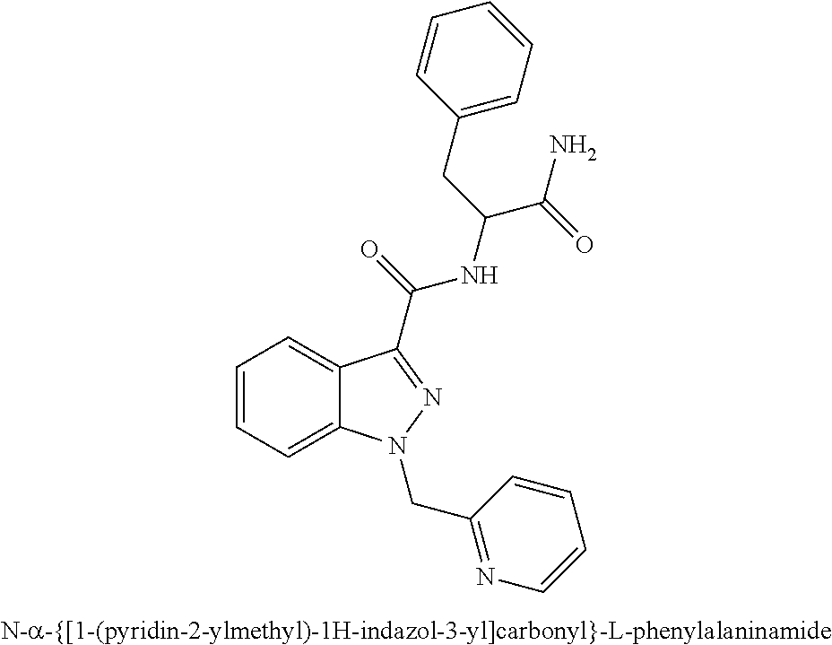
C1=CC=C2C(=C1)C(C(NC(CC1=CC=CC=C1)C(=O)N)=O)=NN2CC1=NC=CC=C1
